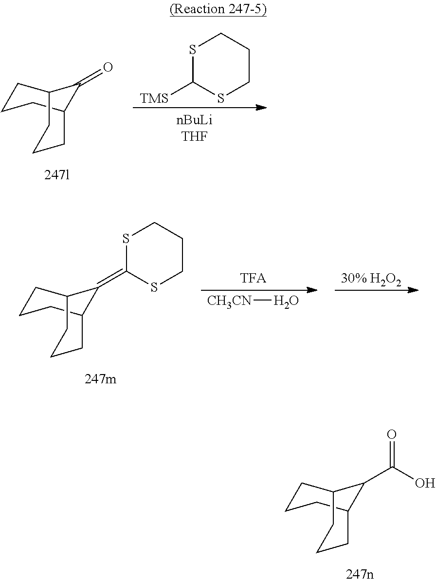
C1CCC2C(C(O)=O)C1CCC2.C1CCC2C(=O)C1CCC2.S1C([TMS])SCCC1.C1CCC2C(=C3SCCCS3)C1CCC2.[CH3CN]O
